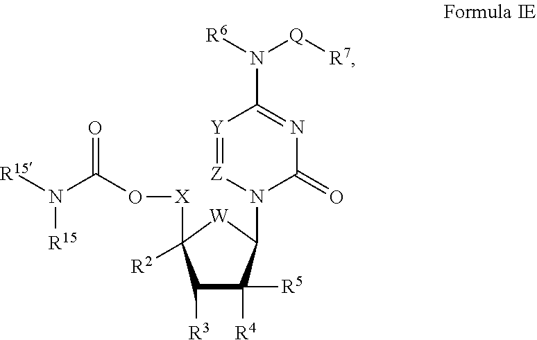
[Y]1=[Z]N(C2C([R5])([R4])C([R3])C([X]OC(N([R15])[R15])=O)([R2])[W]2)C(=O)N=C1N([R6])[Q][R7]
